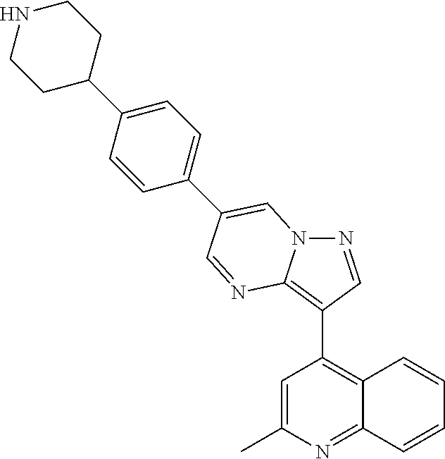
C1=C(C)N=C2C(=C1C1=C3N(N=C1)C=C(C1=CC=C(C4CCNCC4)C=C1)C=N3)C=CC=C2
